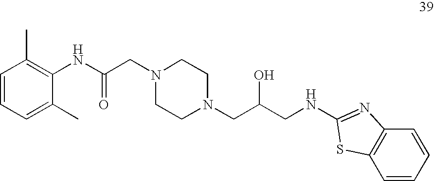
C1=CC=C(C)C(NC(CN2CCN(CC(CNC3=NC4=C(C=CC=C4)S3)O)CC2)=O)=C1C
